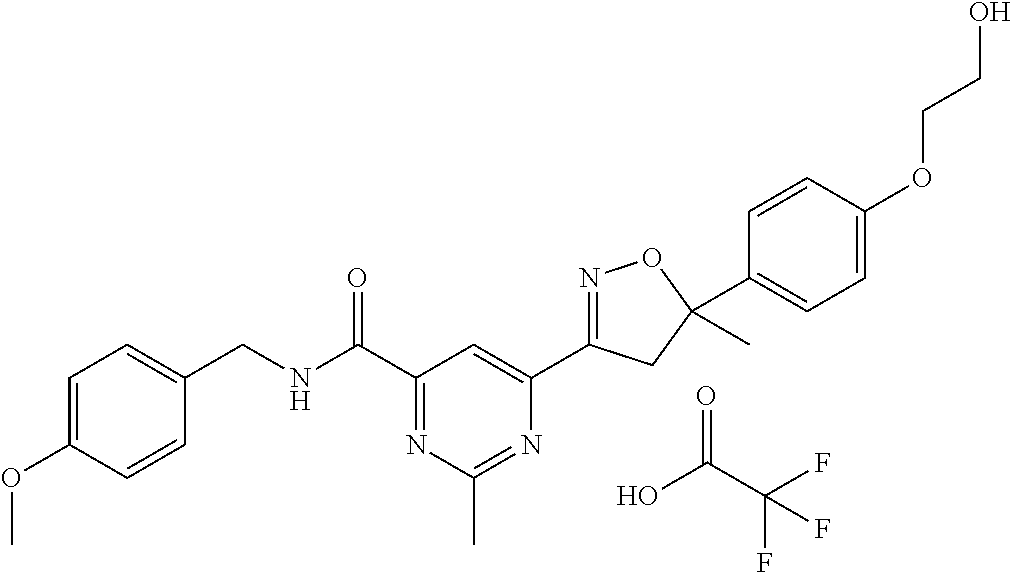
C1=C(OC)C=CC(CNC(C2=NC(C)=NC(C3=NOC(C)(C4=CC=C(OCCO)C=C4)C3)=C2)=O)=C1.O=C(C(F)(F)F)O
